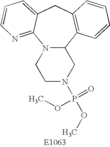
N12C(C3=C(CC4=CC=CN=C14)C=CC=C3)CN(P(OC)(=O)OC)CC2
